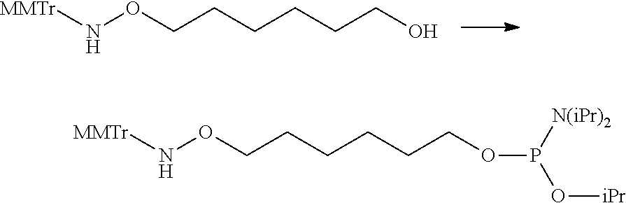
[MMTr]NOCCCCCCO.C(CCCCOP(O[iPr])[N(iPr)2])CON[MMTr]
